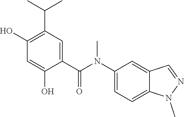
C1(N(C(C2=CC(C(C)C)=C(O)C=C2O)=O)C)=CC=C2C(=C1)C=NN2C
